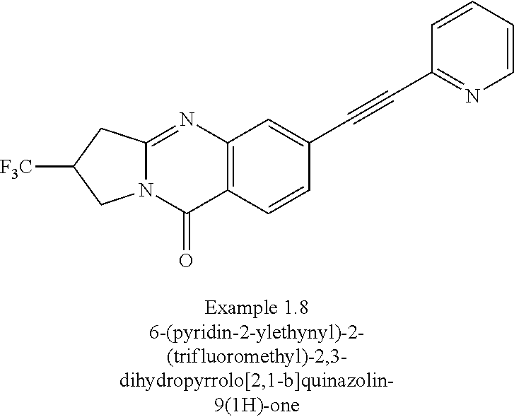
N12C(=NC3=C(C1=O)C=CC(C#CC1=NC=CC=C1)=C3)CC([F3C])C2
